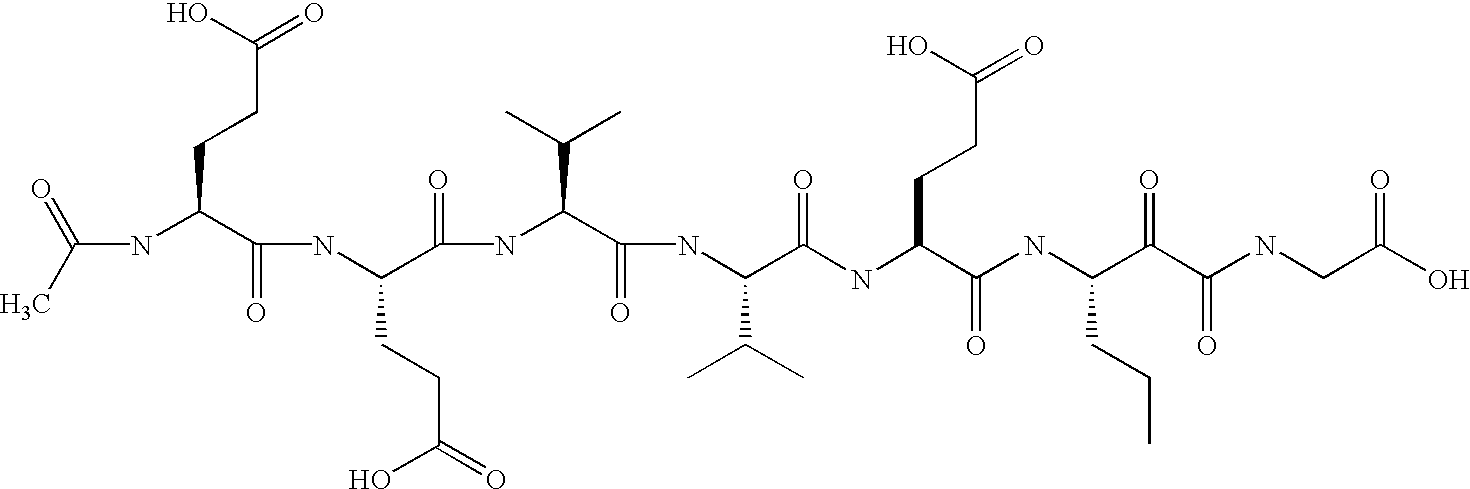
C(NC(C(NC(C(=O)NC(C(=O)NC(C(=O)NC(C(=O)NC(C(C(NCC(O)=O)=O)=O)CCC)CCC(=O)O)C(C)C)C(C)C)CCC(=O)O)=O)CCC(=O)O)(C)=O
